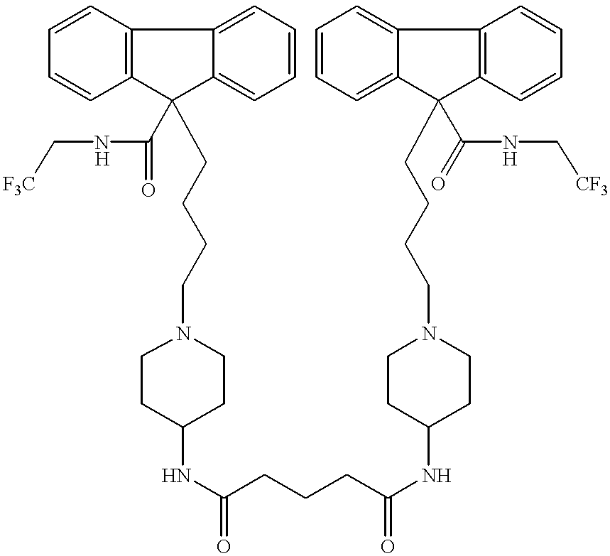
C12=C(C=CC=C1)C1=CC=CC=C1C2(C(NC[F3C])=O)CCCCN1CCC(NC(=O)CCCC(NC2CCN(CCCCC3(C(NC[CF3])=O)C4=CC=CC=C4C4=C3C=CC=C4)CC2)=O)CC1
